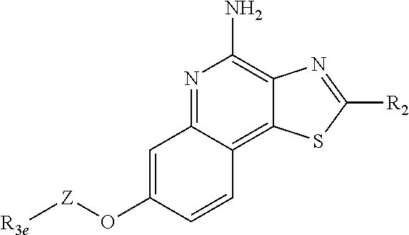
N1=C2C(=C3C(=C1N)N=C([R2])S3)C=CC(O[Z][R3e])=C2
